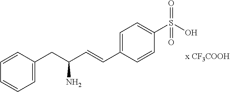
C1=C(CC(C=CC2=CC=C(S(O)(=O)=O)C=C2)N)C=CC=C1
